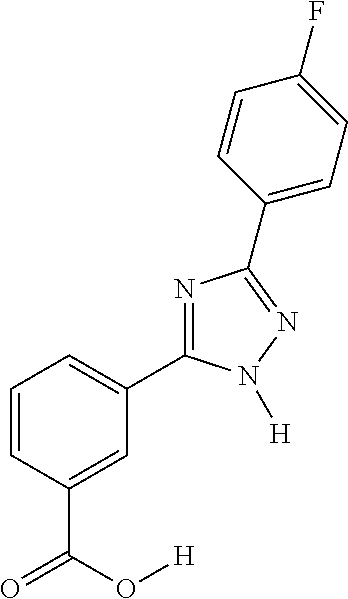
N1=C(C2=CC=CC(C(=O)O[H])=C2)N([H])N=C1C1=CC=C(F)C=C1
